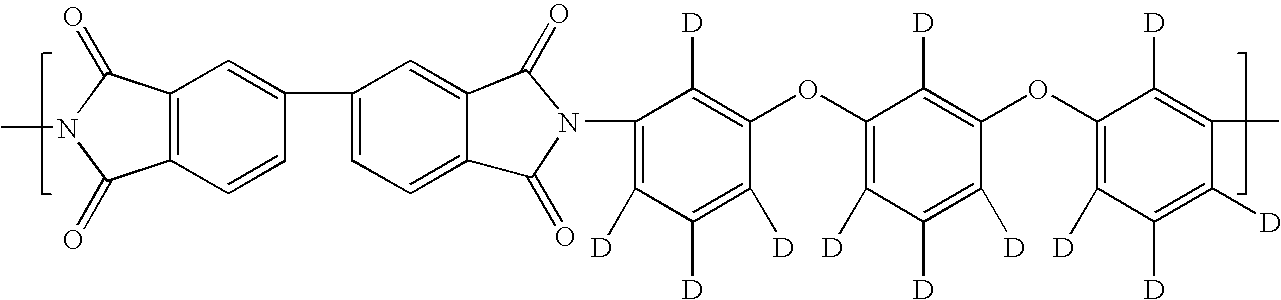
C12=C(C=CC(C3=CC=C4C(=C3)C(=O)N(C3=C([D])C([D])=C([D])C(OC5=C([D])C([D])=C([D])C(OC6=C([D])C([D])=C([D])C(C)=C6[D])=C5[D])=C3[D])C4=O)=C1)C(=O)N(C)C2=O
